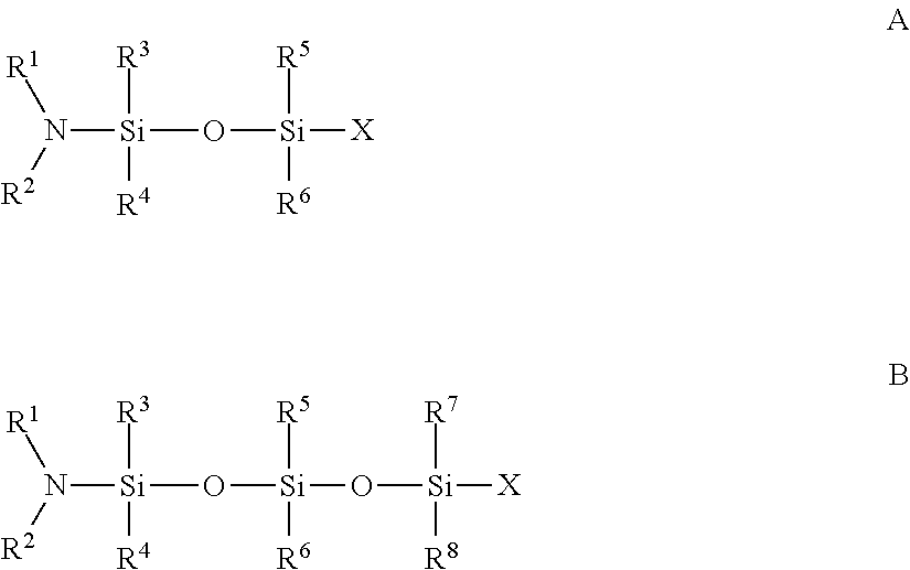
N([Si](O[Si]([X])([R5])[R6])([R4])[R3])([R1])[R2].N([Si](O[Si](O[Si]([X])([R7])[R8])([R5])[R6])([R4])[R3])([R1])[R2]
